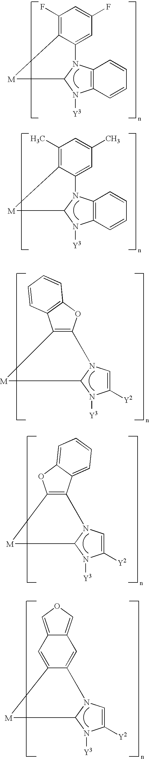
C12=C(N3C(N1[Y3])[M]C1=C(F)C=C(F)C=C31)C=CC=C2.C12=C(N3C(N1[Y3])[M]C1=C(C)C=C(C)C=C31)C=CC=C2.C1([Y2])=CN2C(N1[Y3])[M]C1=C2OC2=C1C=CC=C2.C1([Y2])=CN2C(N1[Y3])[M]C1=C2C2=CC=CC=C2O1.C1([Y2])=CN2C(N1[Y3])[M]C1=CC3=COC=C3C=C21
